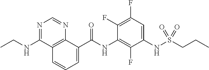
O=C(NC1=C(F)C(NS(CCC)(=O)=O)=CC(F)=C1F)C1=CC=CC2=C1N=CN=C2NCC
